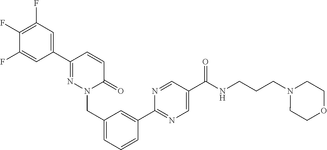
C1=C(C2=NC=C(C(NCCCN3CCOCC3)=O)C=N2)C=CC=C1CN1N=C(C2=CC(F)=C(F)C(F)=C2)C=CC1=O
